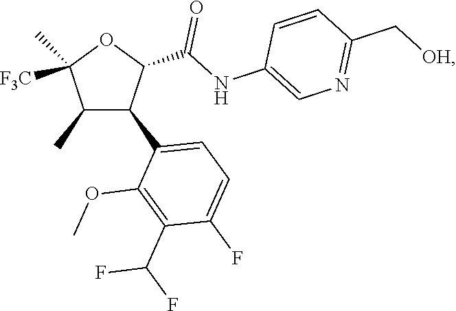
C1(C)C(C2=CC=C(F)C(C(F)F)=C2OC)C(C(NC2=CN=C(C[OH])C=C2)=O)OC1([F3C])C
